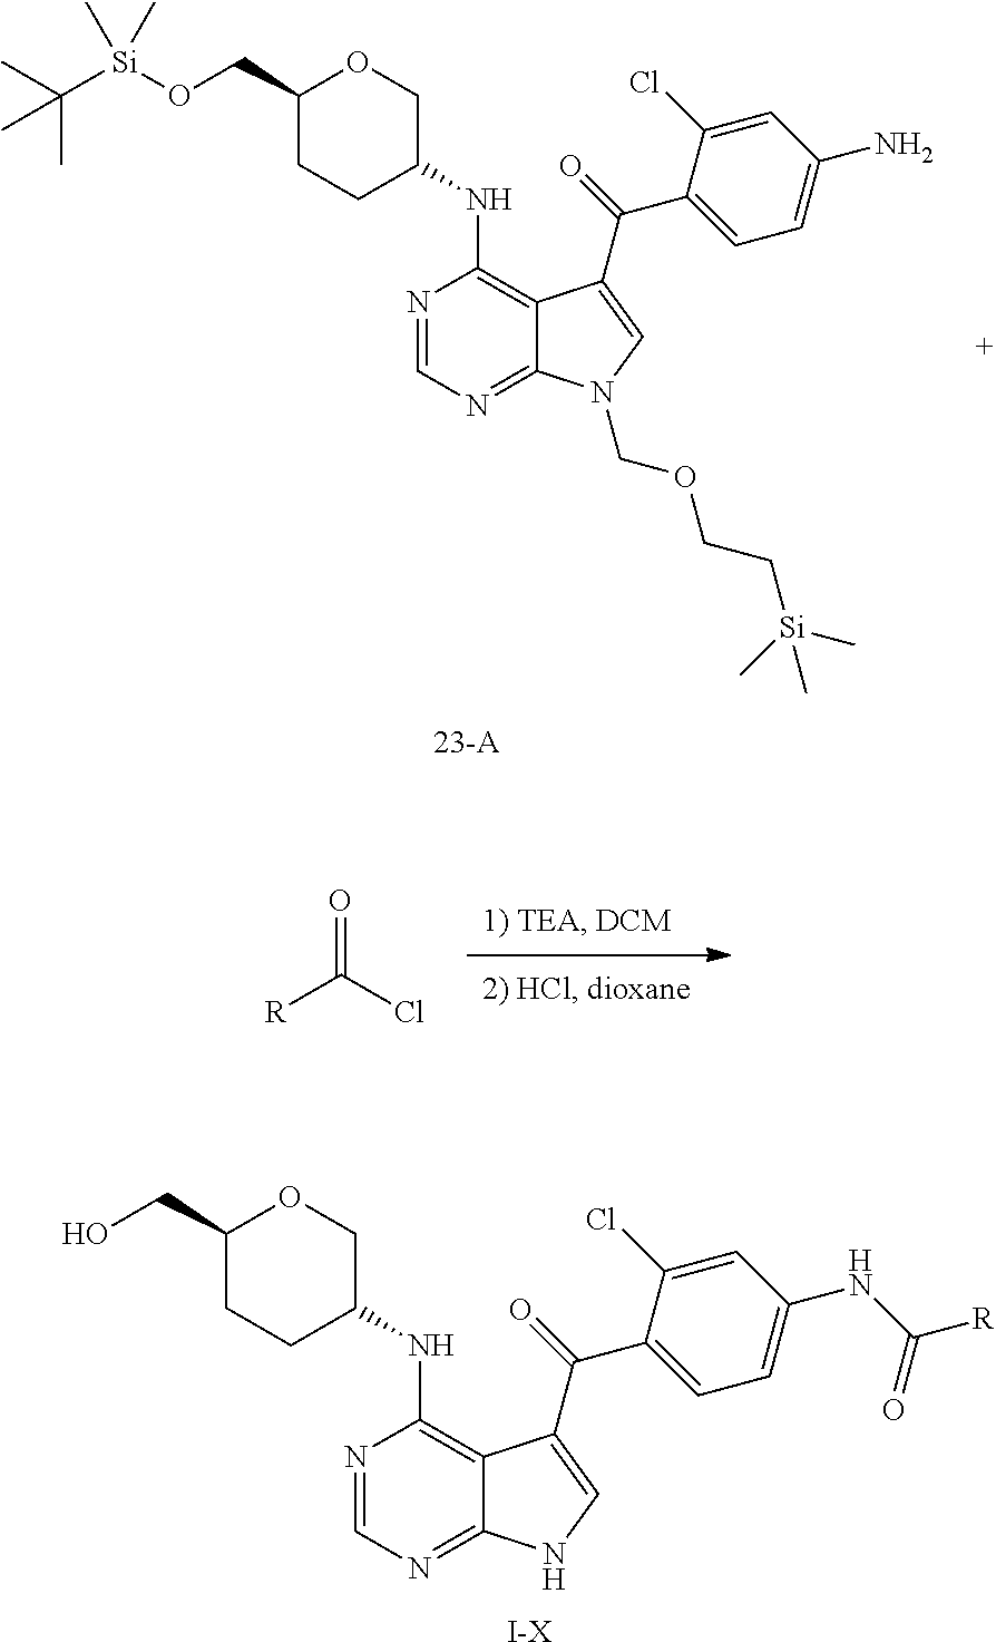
C1=C(Cl)C(C(=O)C2=CN(COCC[Si](C)(C)C)C3=NC=NC(NC4CCC(CO[Si](C(C)(C)C)(C)C)OC4)=C32)=CC=C1N.[R]C(Cl)=O.C1=C(Cl)C(C(=O)C2=CNC3=NC=NC(NC4CCC(CO)OC4)=C32)=CC=C1NC(=O)[R].[I-X]
